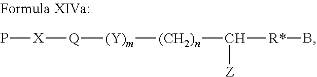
[X]([Q][(Y)m][(CH2)n]C([R*]B)[Z])P
